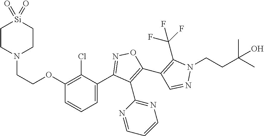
C1(C2=NOC(C3=C(C(F)(F)F)N(CCC(C)(C)O)N=C3)=C2C2=NC=CC=N2)=CC=CC(OCCN2CC[Si](=O)(=O)CC2)=C1Cl
